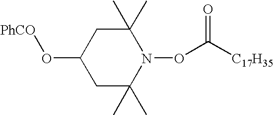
C1C(C)(C)N(OC([C17H35])=O)C(C)(C)CC1O[PhCO]
